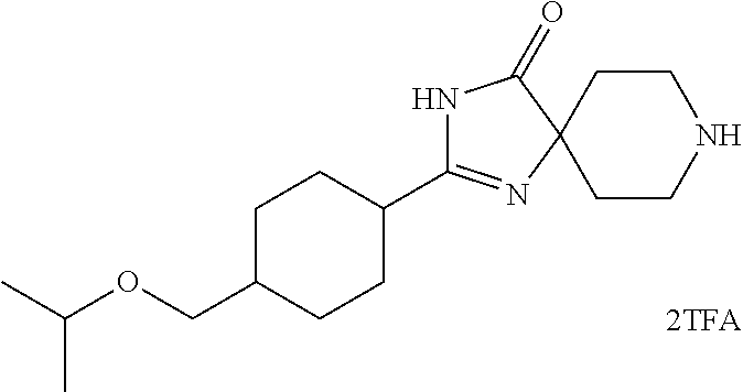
N1C(C2CCC(COC(C)C)CC2)=NC2(C1=O)CCNCC2
